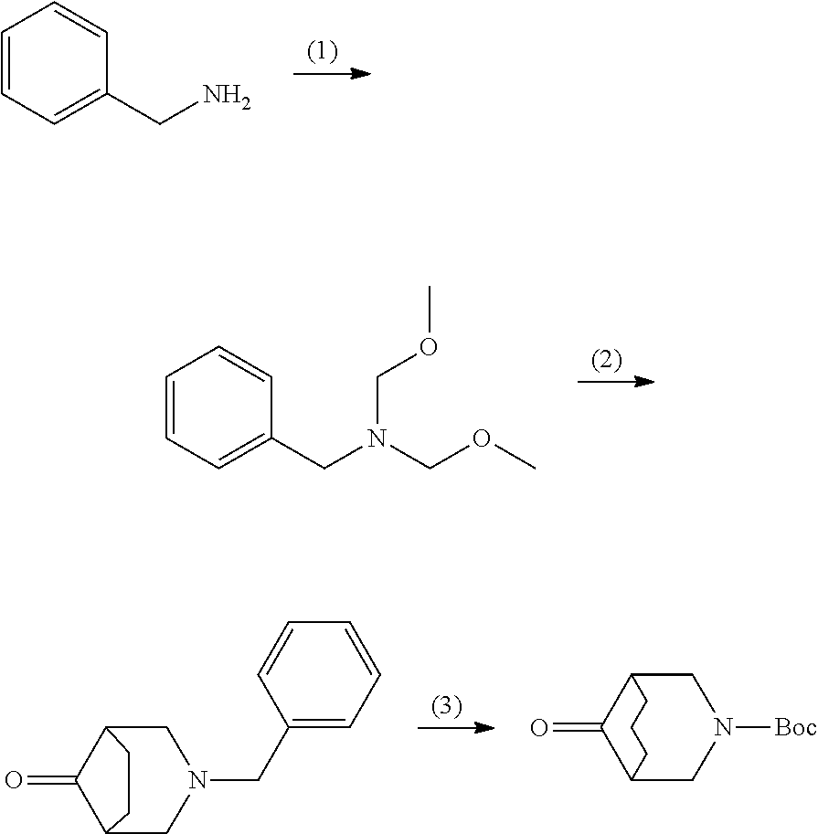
C1=CC=C(CN)C=C1.C1=CC=C(CN(COC)COC)C=C1.C1(CN2CC3C(=O)C(C2)CC3)=CC=CC=C1.[Boc]N1CC2C(=O)C(C1)CCC2
